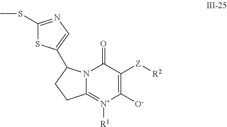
C12=[N+]([R1])C([O-])=C([Z][R2])C(=O)N1C(C1=CN=C(SC)S1)CC2
